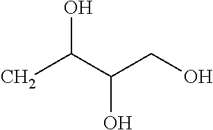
OC(C(CO)O)C
